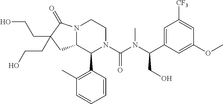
N12C(C(C3=C(C)C=CC=C3)N(C(N(C(CO)C3=CC([CF3])=CC(OC)=C3)C)=O)CC1)CC(CCO)(CCO)C2=O
